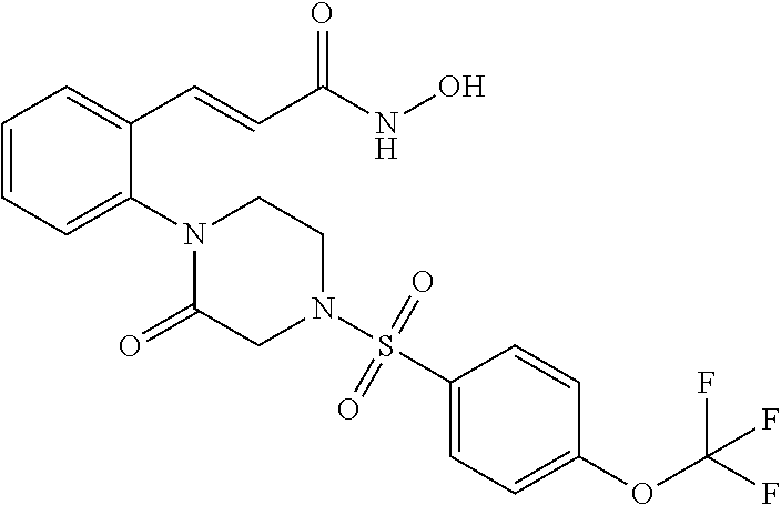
C1=CC=C(N2C(=O)CN(S(C3=CC=C(OC(F)(F)F)C=C3)(=O)=O)CC2)C(C=CC(NO)=O)=C1
